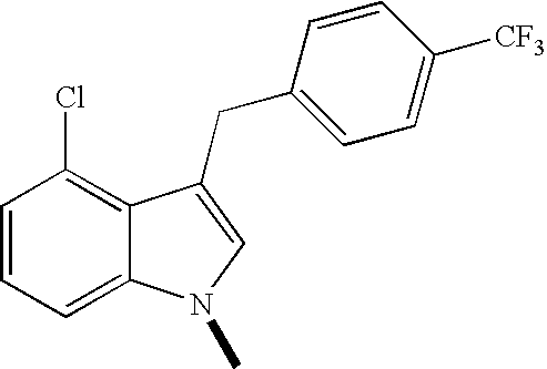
C1=CC=C2C(=C1Cl)C(CC1=CC=C([CF3])C=C1)=CN2C
